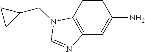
C1=CC2=C(C=C1N)N=CN2CC1CC1
